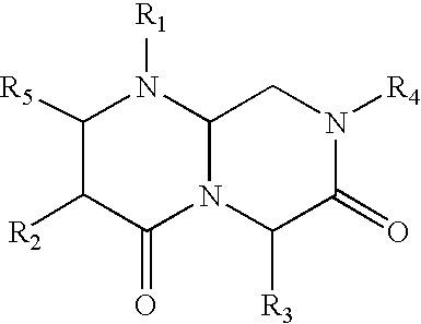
[R1]N1C([R5])C([R2])C(=O)N2C1CN([R4])C(=O)C2[R3]
